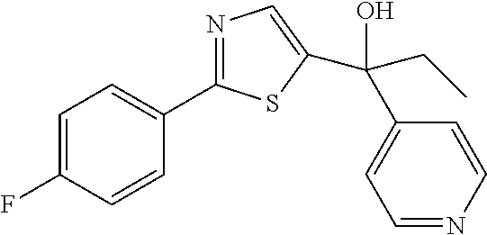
C1=C(F)C=CC(C2=NC=C(C(O)(C3=CC=NC=C3)CC)S2)=C1
